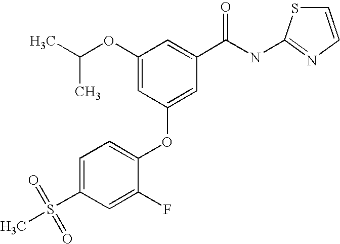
CC(OC1=CC(OC2=CC=C(S(C)(=O)=O)C=C2F)=CC(C(NC2=NC=CS2)=O)=C1)C
